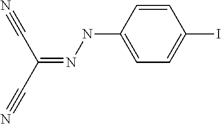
C1=CC(NN=C(C#N)C#N)=CC=C1I
